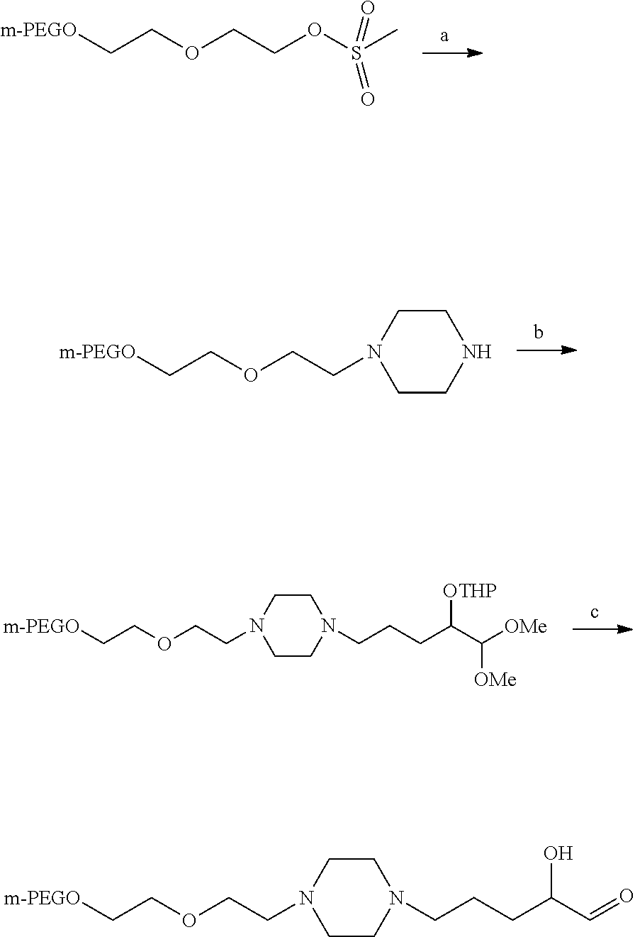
C(COS(=O)(C)=O)OCC[m-PEGO].N1(CCOCC[m-PEGO])CCNCC1.N1(CCOCC[m-PEGO])CCN(CCCC(C([OMe])[OMe])[OTHP])CC1.N1(CCOCC[m-PEGO])CCN(CCCC(C=O)O)CC1
